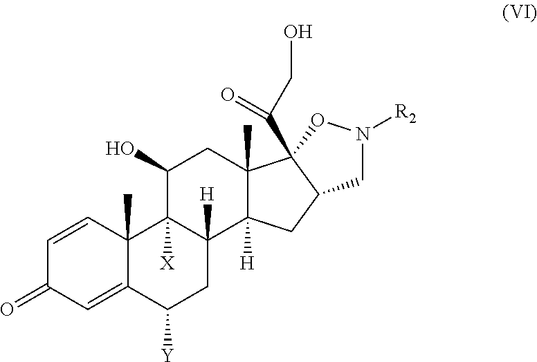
C1=CC2(C)C(=CC1=O)C([Y])CC1([H])C2([X])C(O)CC2(C)C1([H])CC1C2(C(CO)=O)ON([R2])C1
